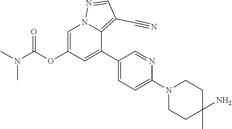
C1=C(OC(N(C)C)=O)C=C(C2=CC=C(N3CCC(N)(C)CC3)N=C2)C2=C(C#N)C=NN12
